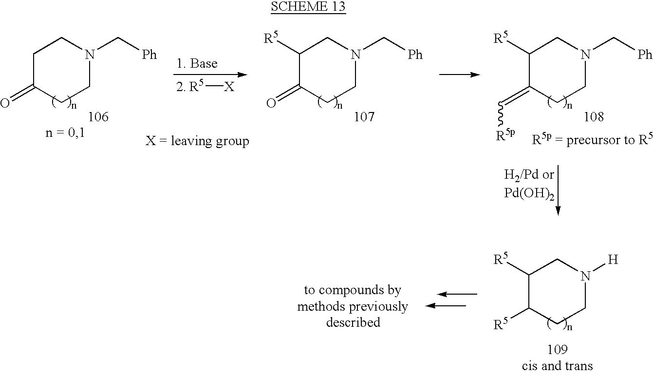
C1([R5])C([R5])CCN([H])C1.C1([R5])C(=C[R5p])CCN(C[Ph])C1.C1([R5])C(=O)CCN(C[Ph])C1.C1C(=O)CCN(C[Ph])C1.[R5][X]
